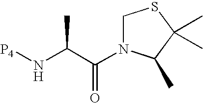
[P4]NC(C(=O)N1CSC(C)(C)C1C)C
